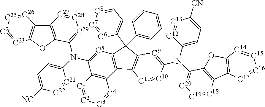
N(C1=CC=C([NC])[C22]=[C21]1)(C1=[C5]C2=C(C3=C1[C1]=[C2][C3]=[C4]3)C1=C(C2(C2=CC=CC=C2)C2=CC=[C8][C7]=[C6]2)[C9]=C(N(C2=CC=C([CN])[C13]=[C12]2)C2=[C20][C19]=[C18]C3=C2OC2=C3[C17]=[C16][C15]=[C14]2)[C10]=[C11]1)C1=[C29][C28]=[C27]C2=C1OC1=C2[C26]=[C25][C24]=[C23]1
